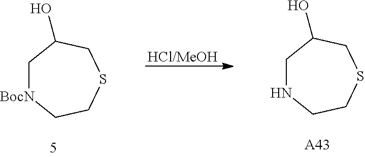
[HCl/MeOH].C1[BocN]CCSCC1O.C1NCCSCC1O.[A43]
